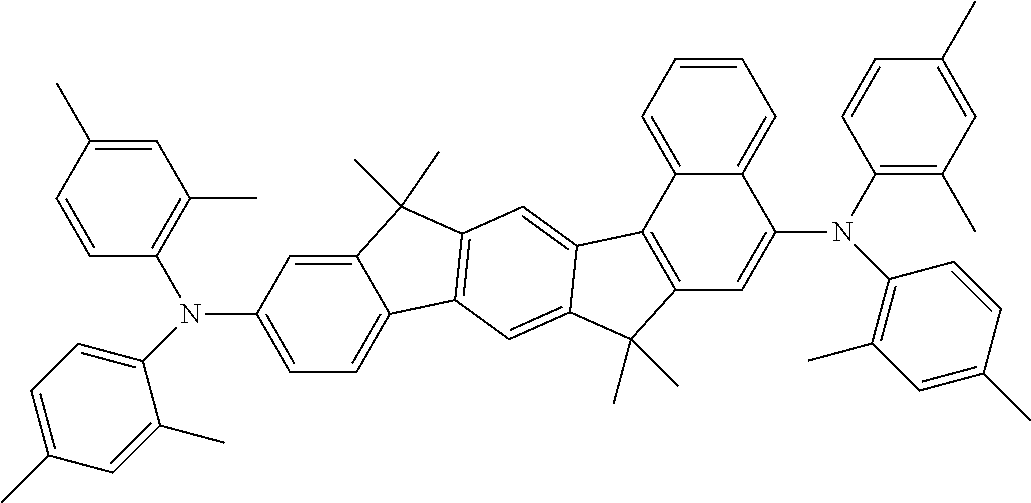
CC1=CC(C)=C(N(C2=CC=C(C)C=C2C)C2=CC=C3C(=C2)C(C)(C)C2=C3C=C3C(=C2)C2=C(C3(C)C)C=C(N(C3=C(C)C=C(C)C=C3)C3=C(C)C=C(C)C=C3)C3=CC=CC=C23)C=C1
